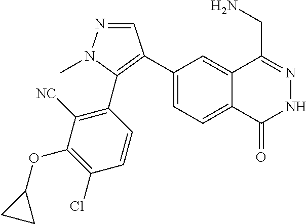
C1(C2=C(C3=C([NC])C(OC4CC4)=C(Cl)C=C3)N(C)N=C2)=CC=C2C(=C1)C(CN)=NNC2=O
